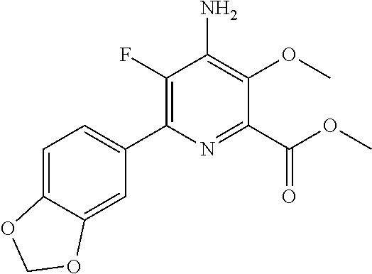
C1(F)=C(C2=CC=C3C(=C2)OCO3)N=C(C(OC)=O)C(OC)=C1N
